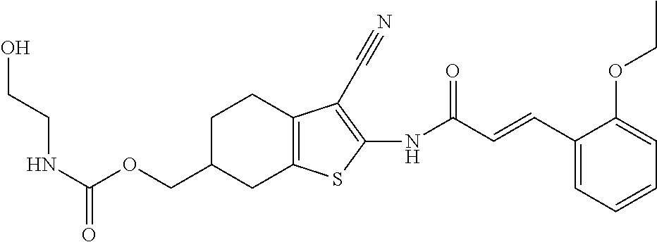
N(C(OCC1CC2=C(CC1)C(C#N)=C(NC(C=CC1=CC=CC=C1OCC)=O)S2)=O)CCO
